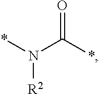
[R2]N(*)C(*)=O
